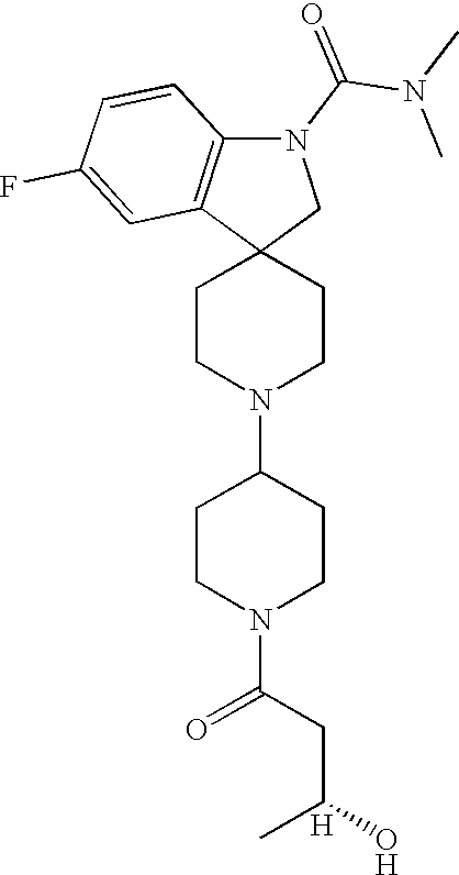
C1CN(C2CCN(C(=O)CC(O)C)CC2)CCC12CN(C(N(C)C)=O)C1=C2C=C(F)C=C1.[H]
